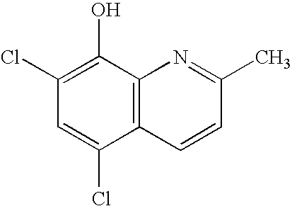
C1(Cl)=C(O)C2=C(C(Cl)=C1)C=CC(C)=N2
